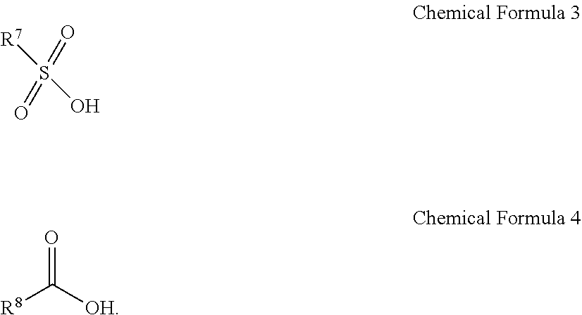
O=S(=O)(O)[R7].[R8]C([OH])=O
